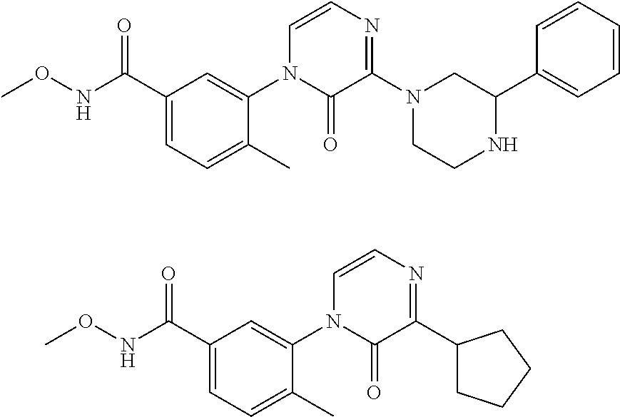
N(C(C1=CC=C(C)C(N2C(=O)C(N3CC(C4=CC=CC=C4)NCC3)=NC=C2)=C1)=O)OC.N(C(C1=CC=C(C)C(N2C(=O)C(C3CCCC3)=NC=C2)=C1)=O)OC
